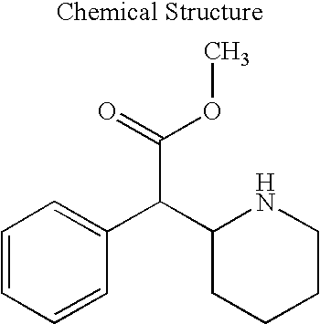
C1=CC=CC(C(C2CCCCN2)C(=O)OC)=C1
